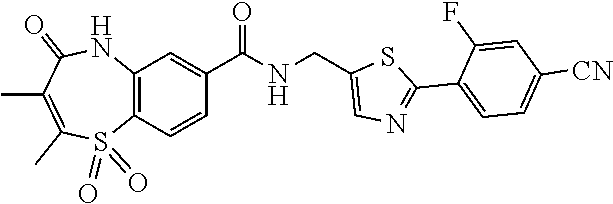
C12=C(C=CC(C(NCC3=CN=C(C4=CC=C([CN])C=C4F)S3)=O)=C1)S(=O)(=O)C(C)=C(C)C(=O)N2
